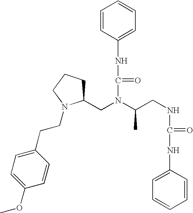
C(N(C(NC1=CC=CC=C1)=O)C(CNC(NC1=CC=CC=C1)=O)C)C1CCCN1CCC1=CC=C(OC)C=C1
